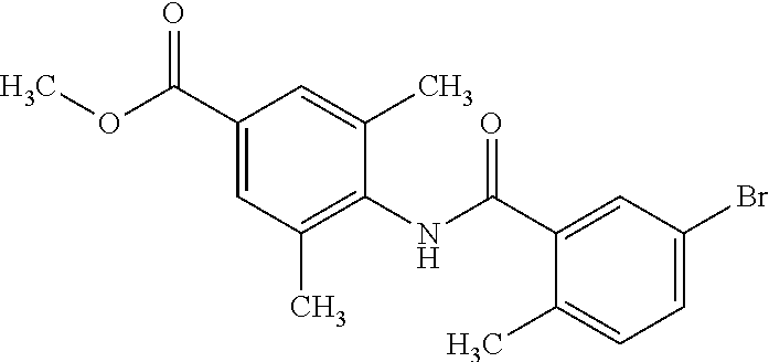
C1(C(OC)=O)=CC(C)=C(NC(=O)C2=CC(Br)=CC=C2C)C(C)=C1
